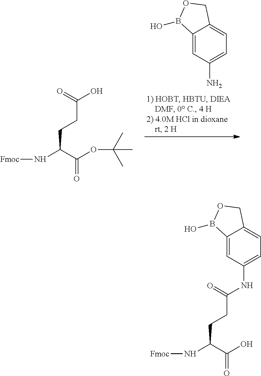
C12=CC(N)=CC=C1COB2O.O=C(O)CCC(N[Fmoc])C(OC(C)(C)C)=O.O=C(NC1=CC=C2C(=C1)B(O)OC2)CCC(N[Fmoc])C(O)=O
